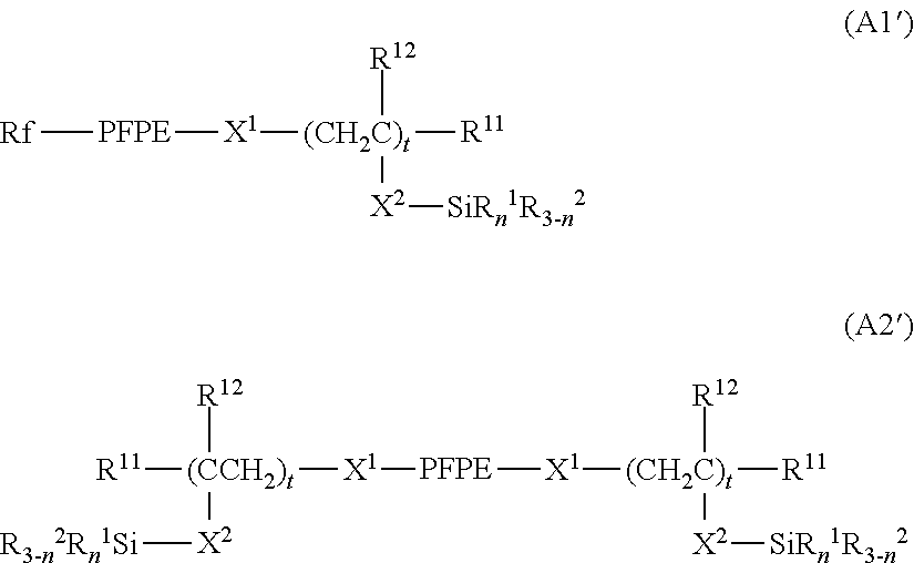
[Rf][PFPE][X1][(CH2C)t]([R11])([X2][SiRn1R3-n2])[R12].[(CCH2)t]([R11])([R12])([X2][R3-n2Rn1Si])[X1][PFPE][X1][(CH2C)t]([R12])([X2][SiRn1R3-n2])[R11]
